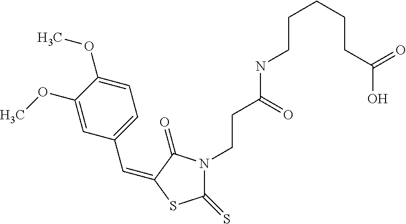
C1(=S)N(CCC(NCCCCCC(O)=O)=O)C(=O)C(=CC2=CC=C(OC)C(OC)=C2)S1
